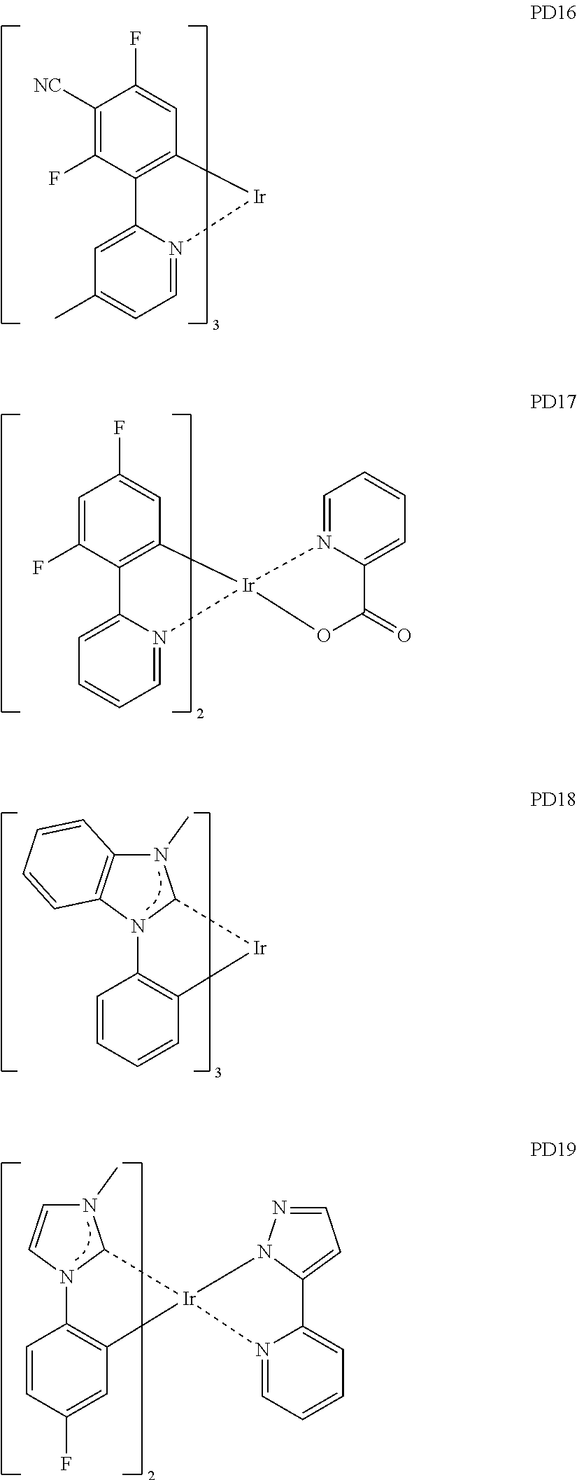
C1([NC])=C(F)C2=C(C=C1F)[Ir]N1=CC=C(C)C=C21.C1=C(F)C2=C(C=C1F)[Ir]1(N3=CC=CC=C23)N2=CC=CC=C2C(=O)O1.N1(C)C2=C(N3C1[Ir]C1=C3C=CC=C1)C=CC=C2.N1(C)C=CN2C1[Ir]1(C3=C2C=CC(F)=C3)N2N=CC=C2C2=CC=CC=N12
